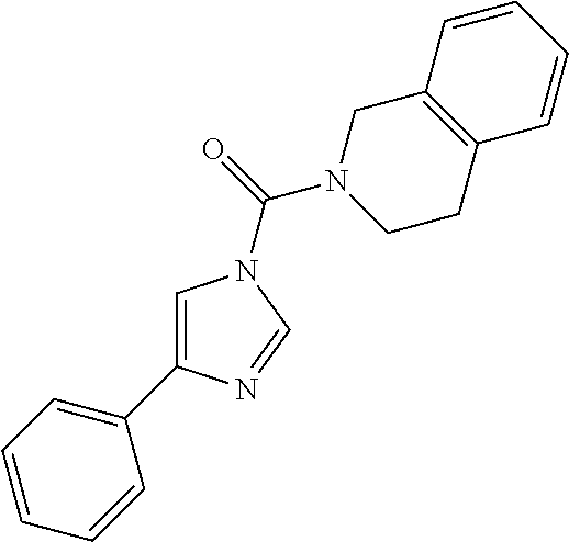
C1=C(C2=CC=CC=C2)N=CN1C(N1CCC2=C(C1)C=CC=C2)=O
